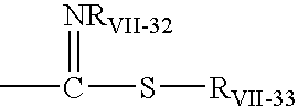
CC(S[RVII-33])=[NRVII-32]
